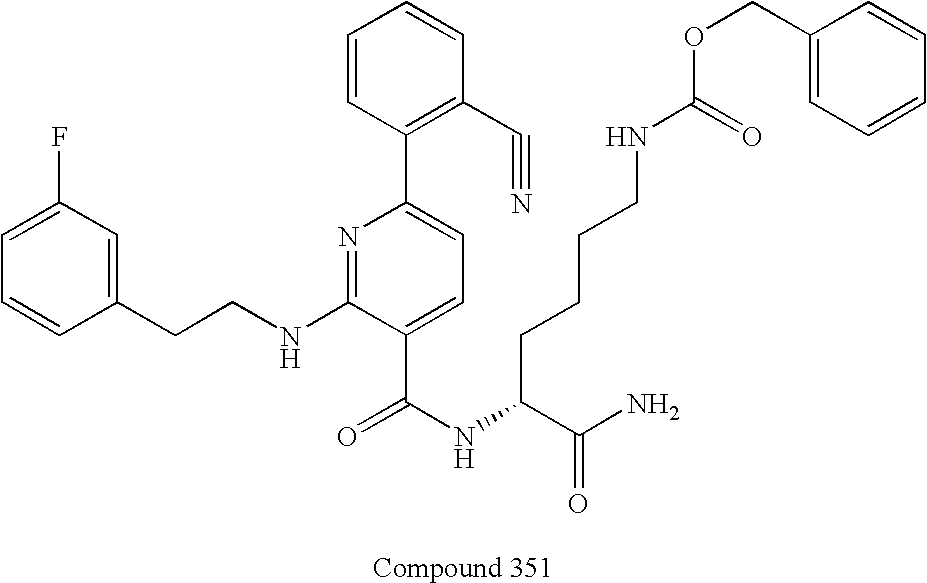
C1=CC(CCNC2=NC(C3=C(C#N)C=CC=C3)=CC=C2C(NC(C(N)=O)CCCCNC(=O)OCC2=CC=CC=C2)=O)=CC(F)=C1
